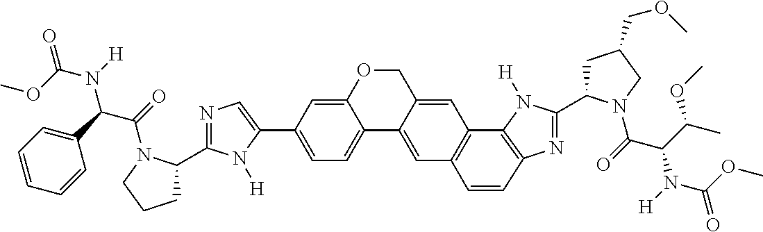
C1=C(C2=CC=C3C(=C2)OCC2=CC4=C(C=C32)C=CC2=C4N([H])C(C3CC(COC)CN3C(=O)C(C(C)OC)N(C(OC)=O)[H])=N2)N([H])C(C2CCCN2C(=O)C(C2=CC=CC=C2)N(C(OC)=O)[H])=N1
